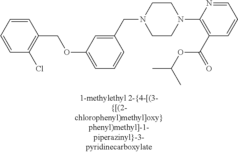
C1=C(CN2CCN(C3=C(C(=O)OC(C)C)C=CC=N3)CC2)C=CC=C1OCC1=C(Cl)C=CC=C1
